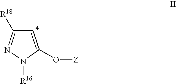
C1=C(O[Z])N([R16])N=C1[R18]
